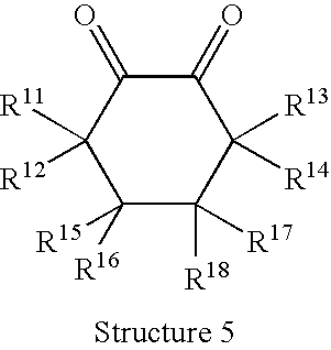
C1([R16])([R15])C([R18])([R17])C([R13])([R14])C(=O)C(=O)C1([R11])[R12]
